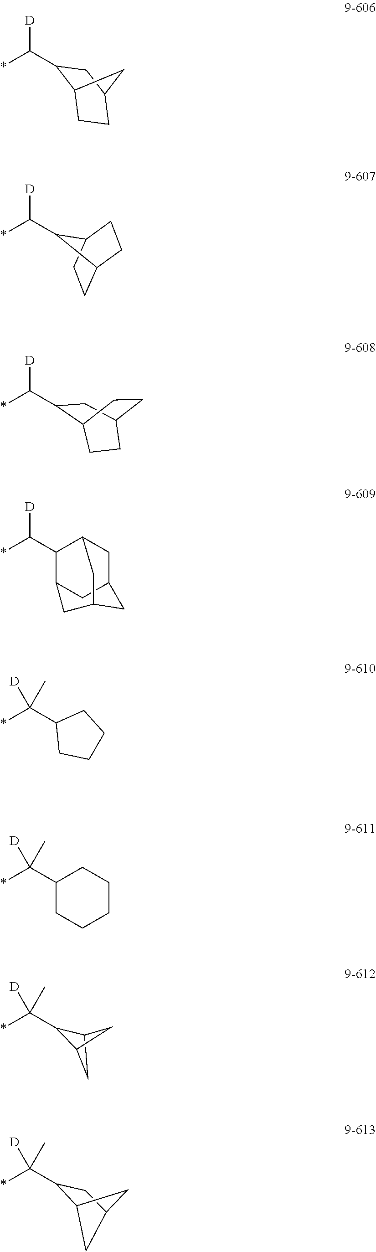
*C(C1C2CC1C2)(C)[D].*C([D])C1C2CCC(C1)C2.*C([D])C1C2CCC1CC2.*C([D])C1CC2CCC1CC2.*C([D])C1C2CC3CC1CC(C3)C2.*C(C1CCCC1)(C)[D].*C(C1CCCCC1)(C)[D].*C(C)([D])C1C2CC(C1)C2
